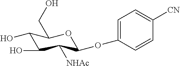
C1(OC2C([NHAc])C(O)C(O)C(CO)O2)=CC=C([CN])C=C1
